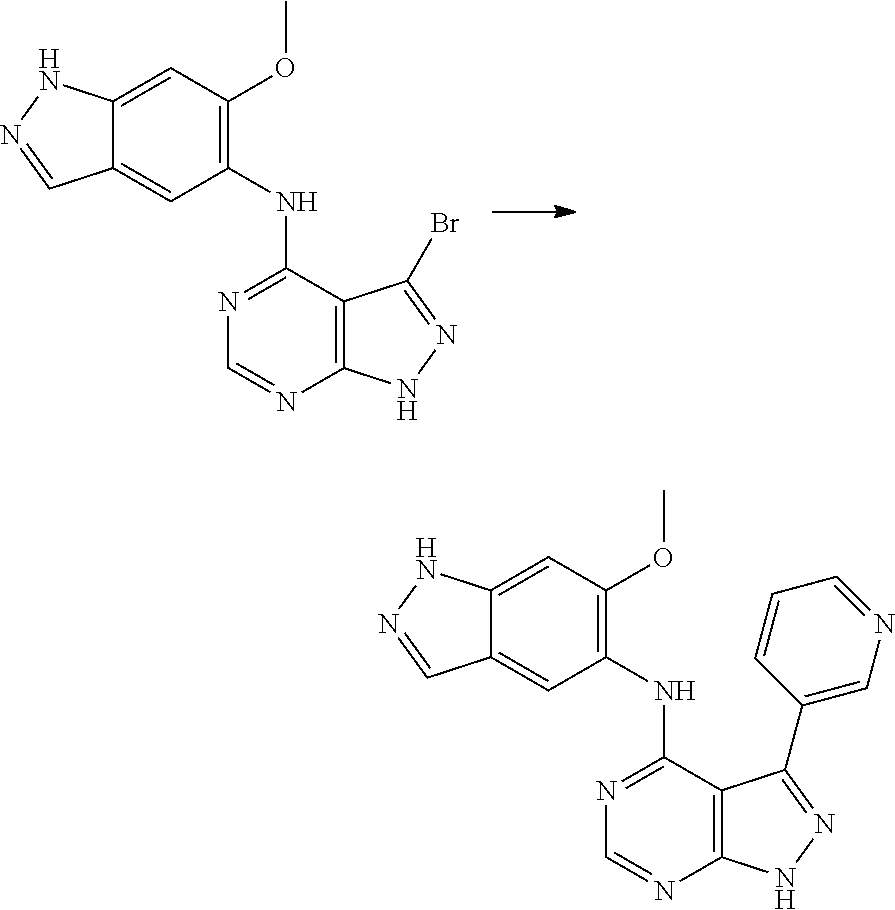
C12=C(NN=C1Br)N=CN=C2NC1=C(OC)C=C2C(=C1)C=NN2.C12=C(NN=C1C1=CN=CC=C1)N=CN=C2NC1=C(OC)C=C2C(=C1)C=NN2
